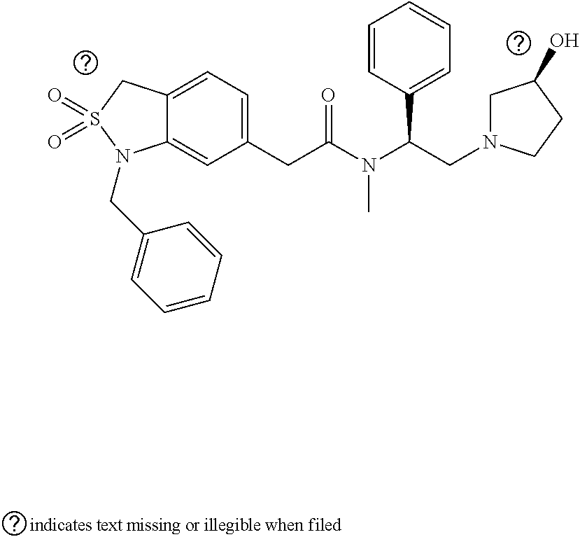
C1(CC(N(C)C(C2=CC=CC=C2)CN2CC(O)CC2)=O)=CC=C2C(=C1)N(CC1=CC=CC=C1)S(=O)(=O)C2
